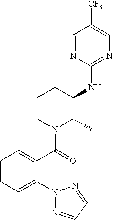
N1(C2=CC=CC=C2C(N2C(C)C(NC3=NC=C([CF3])C=N3)CCC2)=O)N=CC=N1
